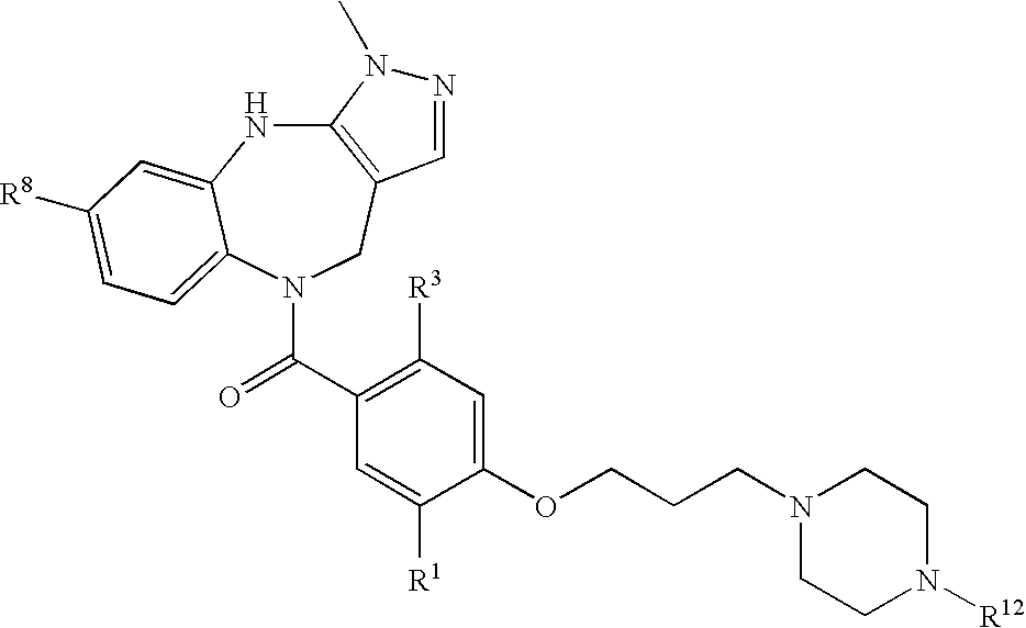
C12=C(CN(C(=O)C3=C([R3])C=C(OCCCN4CCN([R12])CC4)C([R1])=C3)C3=CC=C([R8])C=C3N1)C=NN2C
